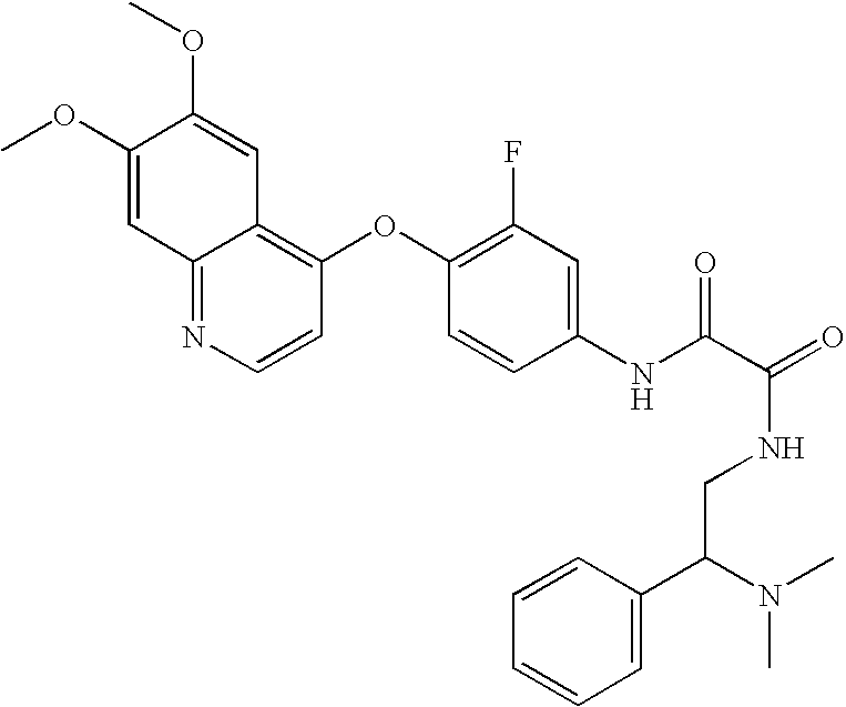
C12=NC=CC(OC3=C(F)C=C(NC(C(=O)NCC(C4=CC=CC=C4)N(C)C)=O)C=C3)=C1C=C(OC)C(OC)=C2
